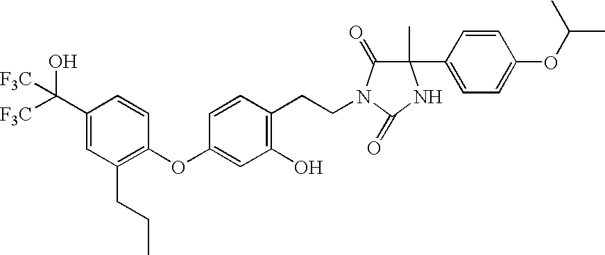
C1(C([F3C])(O)[F3C])=CC(CCC)=C(OC2=CC(O)=C(CCN3C(=O)C(C4=CC=C(OC(C)C)C=C4)(C)NC3=O)C=C2)C=C1
